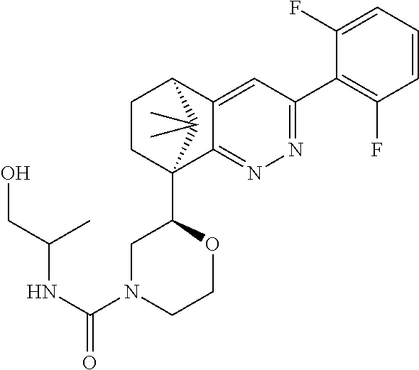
C1(F)=CC=CC(F)=C1C1=NN=C2C(=C1)C1CCC2(C2CN(C(NC(CO)C)=O)CCO2)C1(C)C
